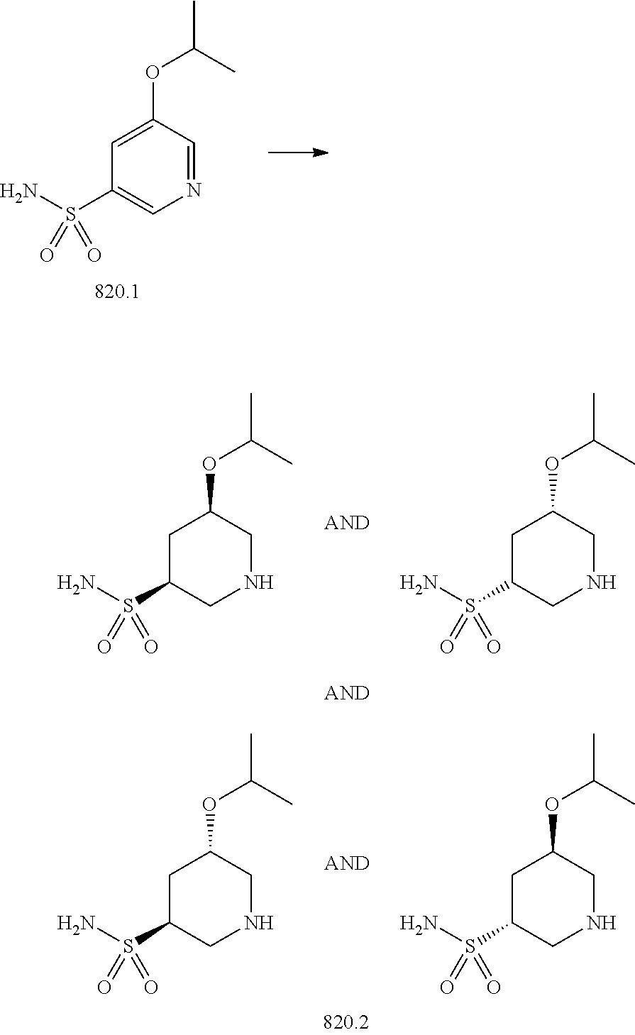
C1=C(OC(C)C)C=NC=C1S(N)(=O)=O.C1C(S(N)(=O)=O)CNCC1OC(C)C.C1C(S(N)(=O)=O)CNCC1OC(C)C.C1C(S(N)(=O)=O)CNCC1OC(C)C.C1C(S(N)(=O)=O)CNCC1OC(C)C
